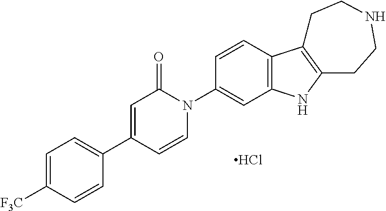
C1=C([F3C])C=CC(C2=CC(=O)N(C3=CC4=C(C=C3)C3=C(N4)CCNCC3)C=C2)=C1.Cl
